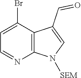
C1=C(Br)C2=C(N=C1)N([SEM])C=C2C=O
